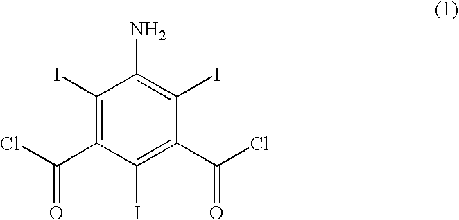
C1(I)=C(C(Cl)=O)C(I)=C(C(Cl)=O)C(I)=C1N
